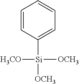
[H3CO][Si]([OCH3])(C1=CC=CC=C1)[OCH3]
